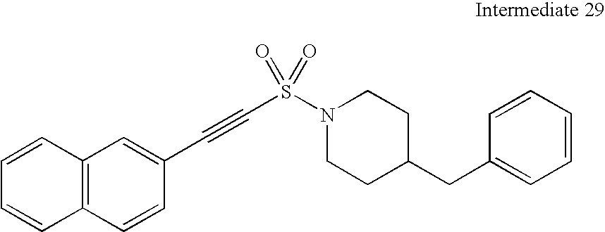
C1=CC=CC(CC2CCN(S(C#CC3=CC4=C(C=C3)C=CC=C4)(=O)=O)CC2)=C1
